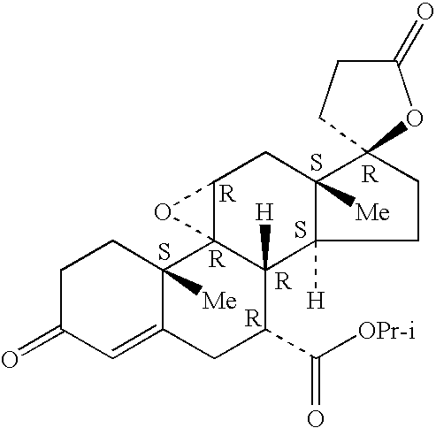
C1C(=O)C=C2C([Me])(C1)C13C([H])(C(C(=O)[OPr-i])C2)C2([H])C([Me])(CC1O3)C1(CC2)OC(=O)CC1.S.S.S
